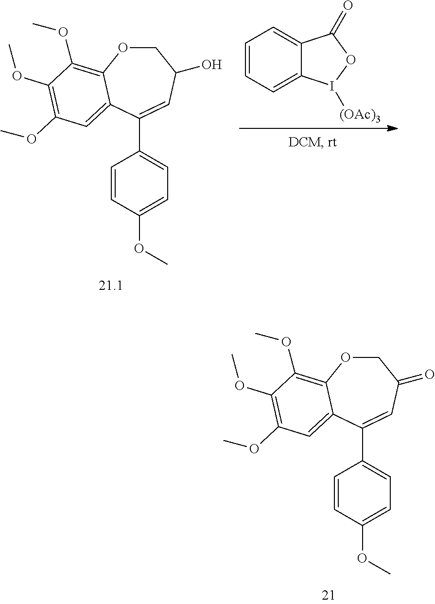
C1OC2=C(OC)C(OC)=C(OC)C=C2C(C2=CC=C(OC)C=C2)=CC1O.C1=CC=C2C(=C1)C(=O)OI2[(OAc)3].C1OC2=C(OC)C(OC)=C(OC)C=C2C(C2=CC=C(OC)C=C2)=CC1=O
